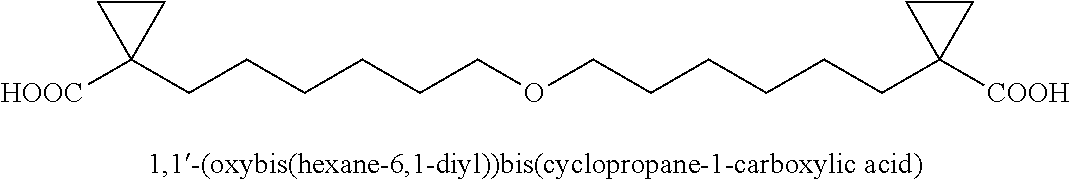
C(CCCCCOCCCCCCC1([COOH])CC1)C1([HOOC])CC1
